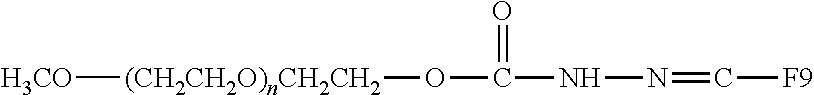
[(CH2CH2O)nCH2CH2](OC(NN=C[F9])=O)[H3CO]
